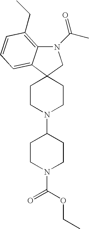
C12(C3=CC=CC(CC)=C3N(C(C)=O)C1)CCN(C1CCN(C(OCC)=O)CC1)CC2
